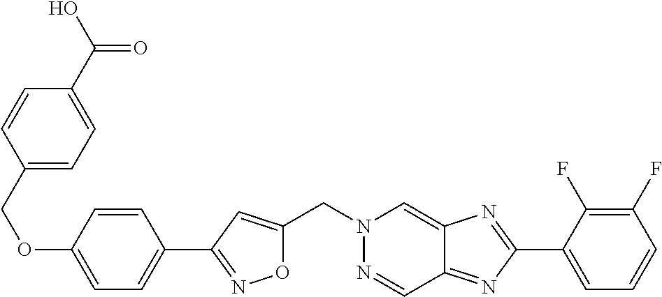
O1C(CN2N=CC3=NC(C4=CC=CC(F)=C4F)=NC3=C2)=CC(C2=CC=C(OCC3=CC=C(C(O)=O)C=C3)C=C2)=N1
